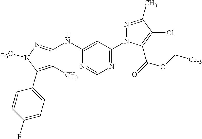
N(C1=CC(N2N=C(C)C(Cl)=C2C(=O)OCC)=NC=N1)C1=NN(C)C(C2=CC=C(F)C=C2)=C1C
